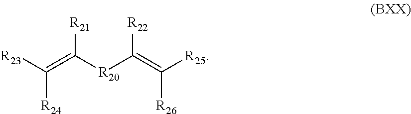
[R23]C(=C([R20]C(=C([R25])[R26])[R22])[R21])[R24]
